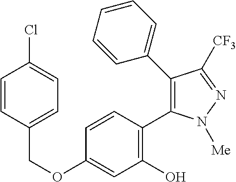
C(OC1=CC(O)=C(C2=C(C3=CC=CC=C3)C([CF3])=NN2[Me])C=C1)C1=CC=C(Cl)C=C1
